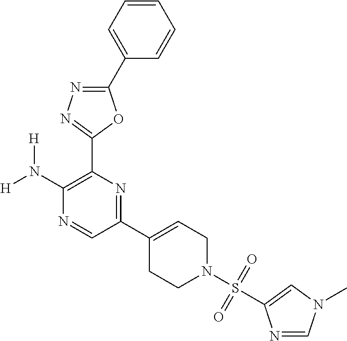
C1(N([H])[H])=C(C2=NN=C(C3=CC=CC=C3)O2)N=C(C2=CCN(S(=O)(=O)C3=CN(C)C=N3)CC2)C=N1
